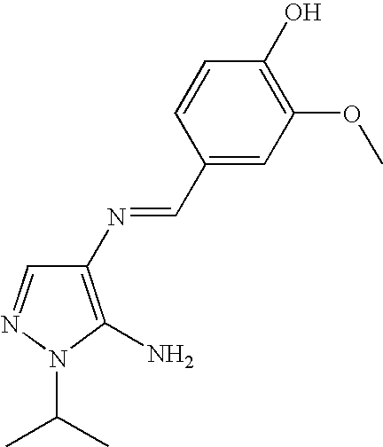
C1(N=CC2=CC(OC)=C(O)C=C2)=C(N)N(C(C)C)N=C1
